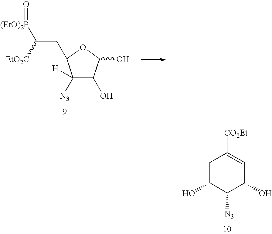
C1([H])([N3])C(O)C(O)OC1CC([(EtO)2P]=O)[EtO2C].C1C(O)C([N3])C(O)C=C1[CO2Et]
